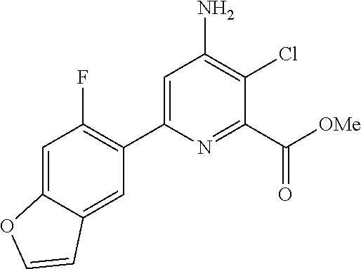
C1(C2=C(F)C=C3C(=C2)C=CO3)=CC(N)=C(Cl)C(C(=O)[OMe])=N1
